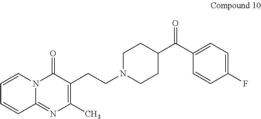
C1=CN2C(=NC(C)=C(CCN3CCC(C(C4=CC=C(F)C=C4)=O)CC3)C2=O)C=C1
